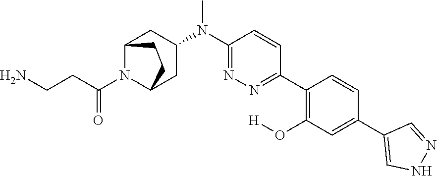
CN(C1=NN=C(C2=C(O[H])C=C(C3=CNN=C3)C=C2)C=C1)C1CC2N(C(CCN)=O)C(C1)CC2
